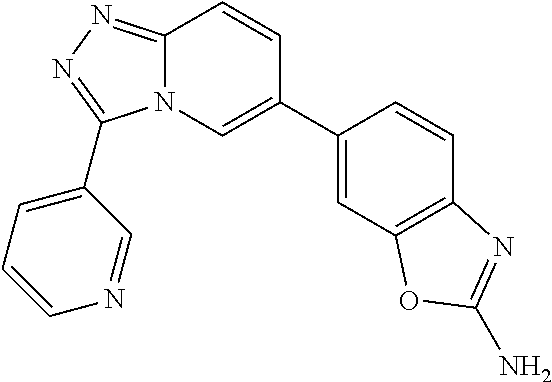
C12=NN=C(C3=CC=CN=C3)N1C=C(C1=CC3=C(C=C1)N=C(N)O3)C=C2
